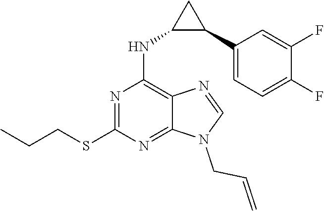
N1(CC=C)C=NC2=C(NC3C(C4=CC=C(F)C(F)=C4)C3)N=C(SCCC)N=C12
